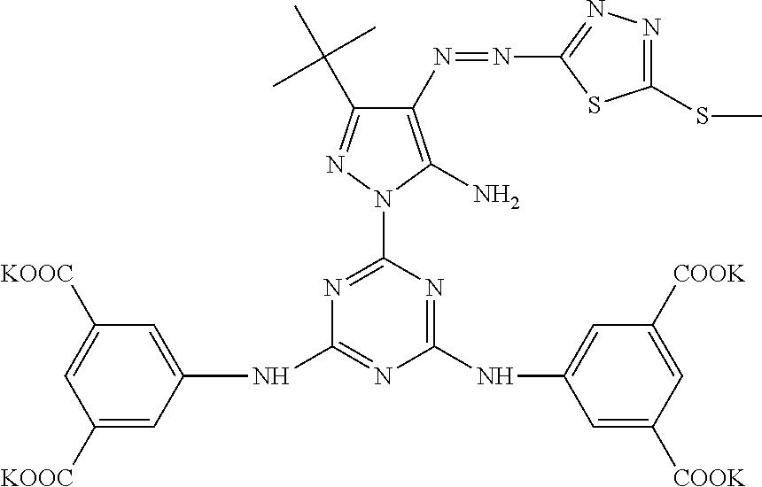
N(C1=CC([COOK])=CC([COOK])=C1)C1=NC(N2C(N)=C(N=NC3=NN=C(SC)S3)C(C(C)(C)C)=N2)=NC(NC2=CC([KOOC])=CC([KOOC])=C2)=N1
